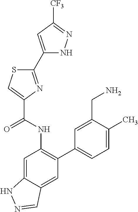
C1(C2=NC(C(NC3=C(C4=CC=C(C)C(CN)=C4)C=C4C(=C3)NN=C4)=O)=CS2)=CC([CF3])=NN1
